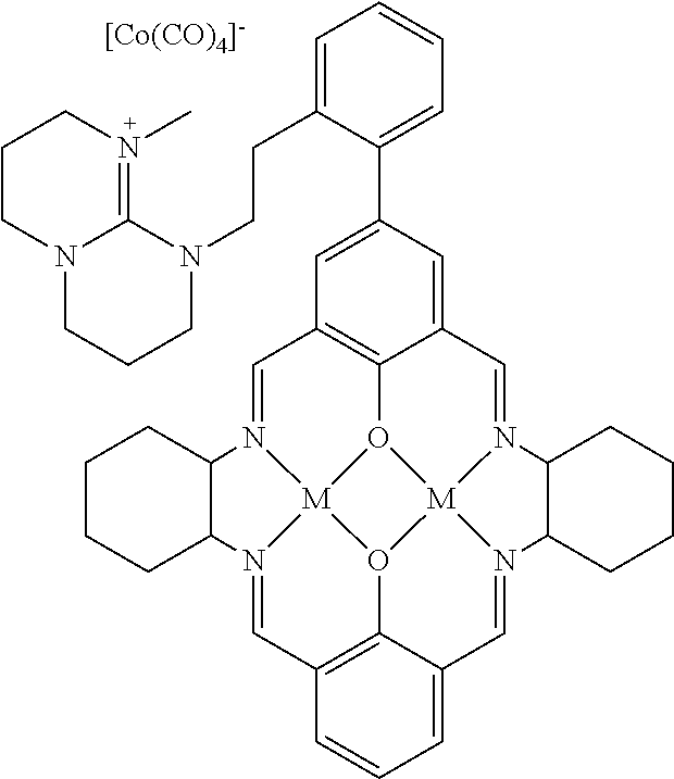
C1=N2[M]34O5C6=C1C=C(C1=CC=CC=C1CCN1C7=N(C)CCCN7CCC1)C=C6C=N1[M]56O3C3=C(C=N4C4CCCCC24)C=CC=C3C=N6C2CCCCC12.[[Co(CO)4]-]
